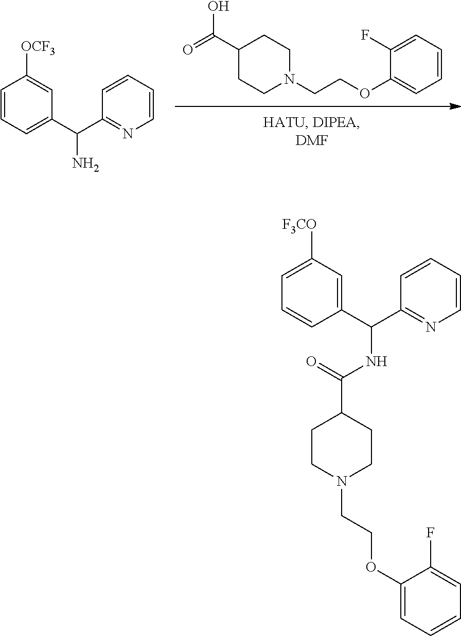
C1(C(=O)O)CCN(CCOC2=CC=CC=C2F)CC1.C1=CC=C(C(C2=NC=CC=C2)N)C=C1[OCF3].C1CN(CCOC2=CC=CC=C2F)CCC1C(NC(C1=CC([F3CO])=CC=C1)C1=NC=CC=C1)=O
